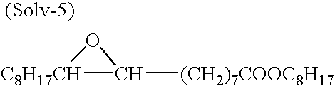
[C8H17CH]1C([(CH2)7COOC8H17])O1
